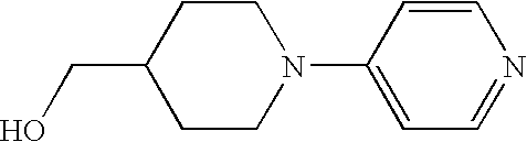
C1=CC(N2CCC(CO)CC2)=CC=N1
